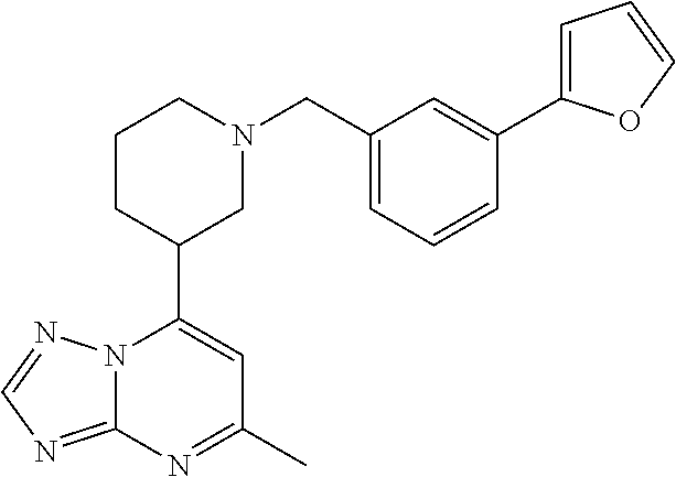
N12C(=NC=N1)N=C(C)C=C2C1CN(CC2=CC=CC(C3=CC=CO3)=C2)CCC1
